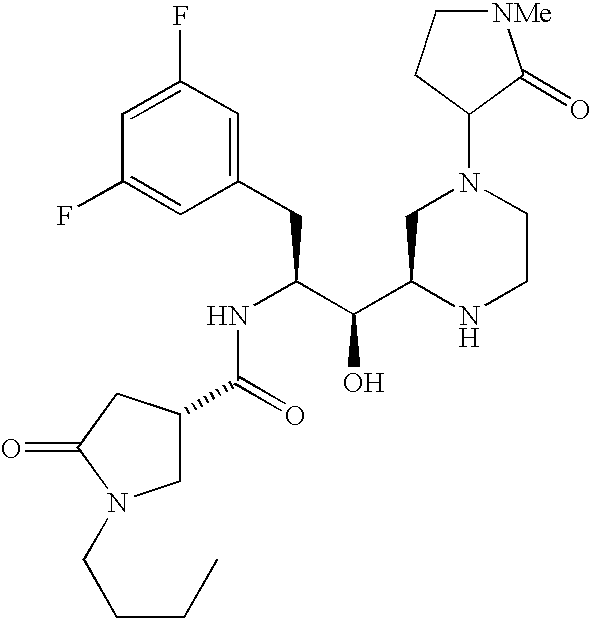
C1(F)=CC(F)=CC(CC(C(C2NCCN(C3C(=O)[NMe]CC3)C2)O)NC(C2CN(CCCC)C(=O)C2)=O)=C1
